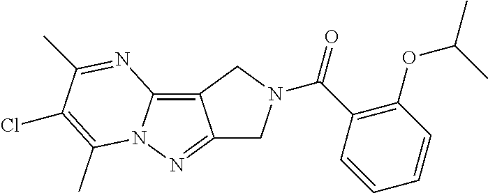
C12=NN3C(=C1CN(C(C1=C(OC(C)C)C=CC=C1)=O)C2)N=C(C)C(Cl)=C3C
